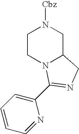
C1CN2C(CN1[Cbz])CN=C2C1=CC=CC=N1
